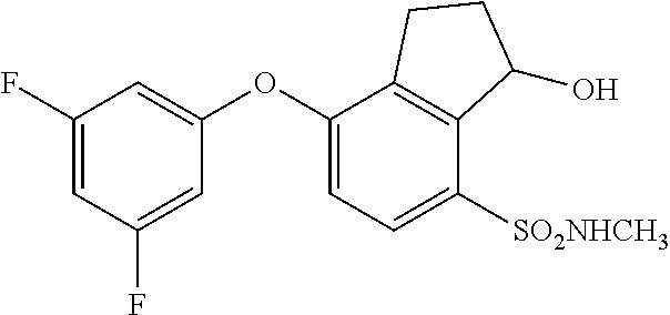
C1(F)=CC(F)=CC(OC2=CC=C([SO2NHCH3])C3=C2CCC3O)=C1
